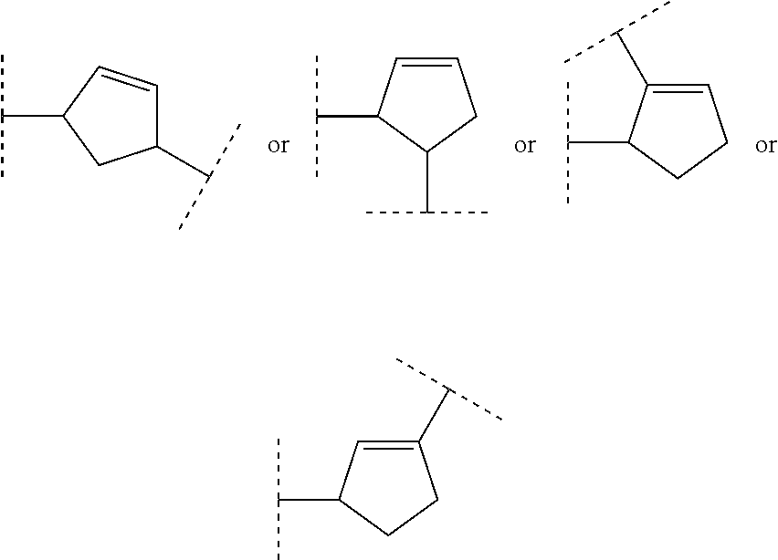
C(C1C=CC(C(C)C)C1)(C)C.C1=CC(C(C)C)C(C(C)C)C1.C(C1=CCCC1C(C)C)(C)C.C1(C(C)C)=CC(C(C)C)CC1
